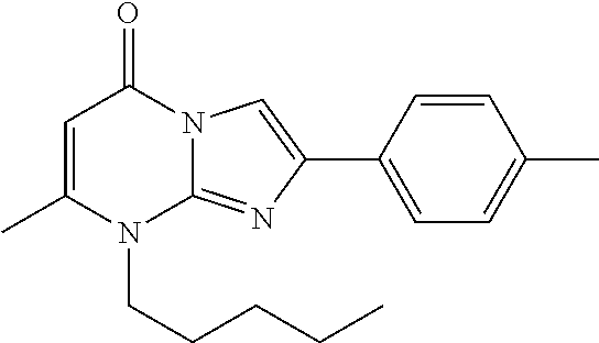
N12C(=NC(C3=CC=C(C)C=C3)=C1)N(CCCCC)C(C)=CC2=O
